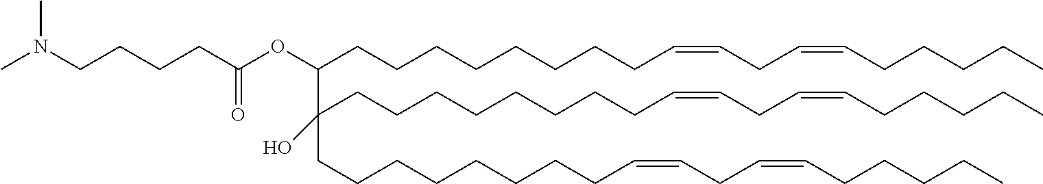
N(CCCCC(OC(CCCCCCCCC=CCC=CCCCCC)C(CCCCCCCCC=CCC=CCCCCC)(CCCCCCCCC=CCC=CCCCCC)O)=O)(C)C
